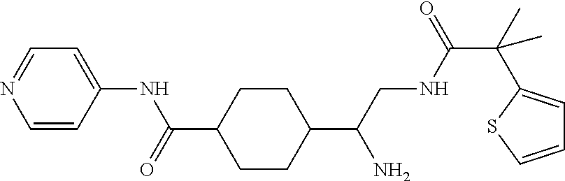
C1(C(CNC(C(C)(C)C2=CC=CS2)=O)N)CCC(C(=O)NC2=CC=NC=C2)CC1
